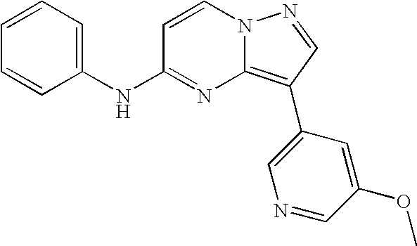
C1=CC=C(NC2=NC3=C(C4=CN=CC(OC)=C4)C=NN3C=C2)C=C1
